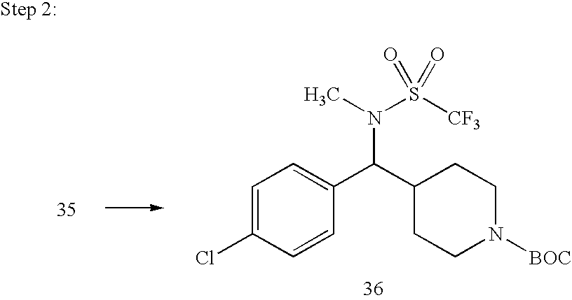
C1(C(C2=CC=C(Cl)C=C2)N(S([CF3])(=O)=O)C)CCN([BOC])CC1
